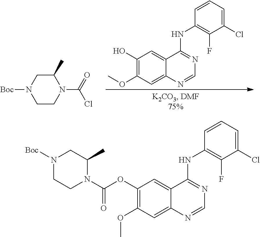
C1(O)=C(OC)C=C2C(=C1)C(NC1=C(F)C(Cl)=CC=C1)=NC=N2.N1(C(=O)Cl)C(C)CN([Boc])CC1.C1(OC(N2C(C)CN([Boc])CC2)=O)=C(OC)C=C2C(=C1)C(NC1=C(F)C(Cl)=CC=C1)=NC=N2
